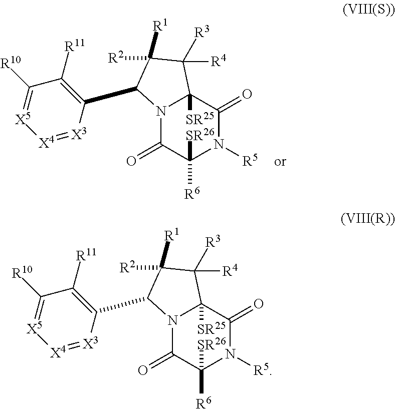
N12C(=O)C([R6])([SR26])N([R5])C(=O)C1([SR25])C([R4])([R3])C([R2])([R1])C2C1=C([R11])C([R10])=[X5][X4]=[X3]1.N12C(=O)C([R6])([SR26])N([R5])C(=O)C1([SR25])C([R4])([R3])C([R2])([R1])C2C1=C([R11])C([R10])=[X5][X4]=[X3]1
